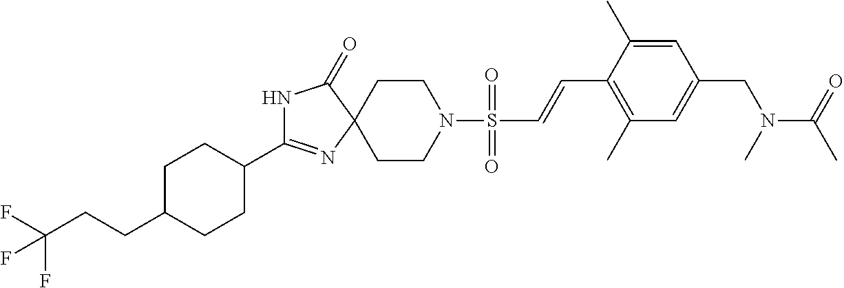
N1C(=O)C2(N=C1C1CCC(CCC(F)(F)F)CC1)CCN(S(=O)(=O)C=CC1=C(C)C=C(CN(C(=O)C)C)C=C1C)CC2
